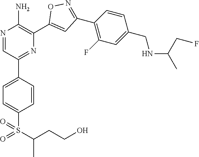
N1=CC(C2=CC=C(S(=O)(C(C)CCO)=O)C=C2)=NC(C2=CC(C3=C(F)C=C(CNC(CF)C)C=C3)=NO2)=C1N
